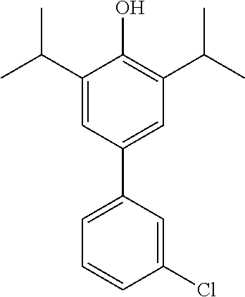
C1(C(C)C)=CC(C2=CC=CC(Cl)=C2)=CC(C(C)C)=C1O
